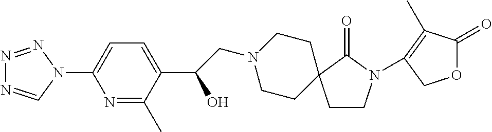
N1=NN(C2=CC=C(C(O)CN3CCC4(CC3)CCN(C3=C(C)C(=O)OC3)C4=O)C(C)=N2)C=N1
